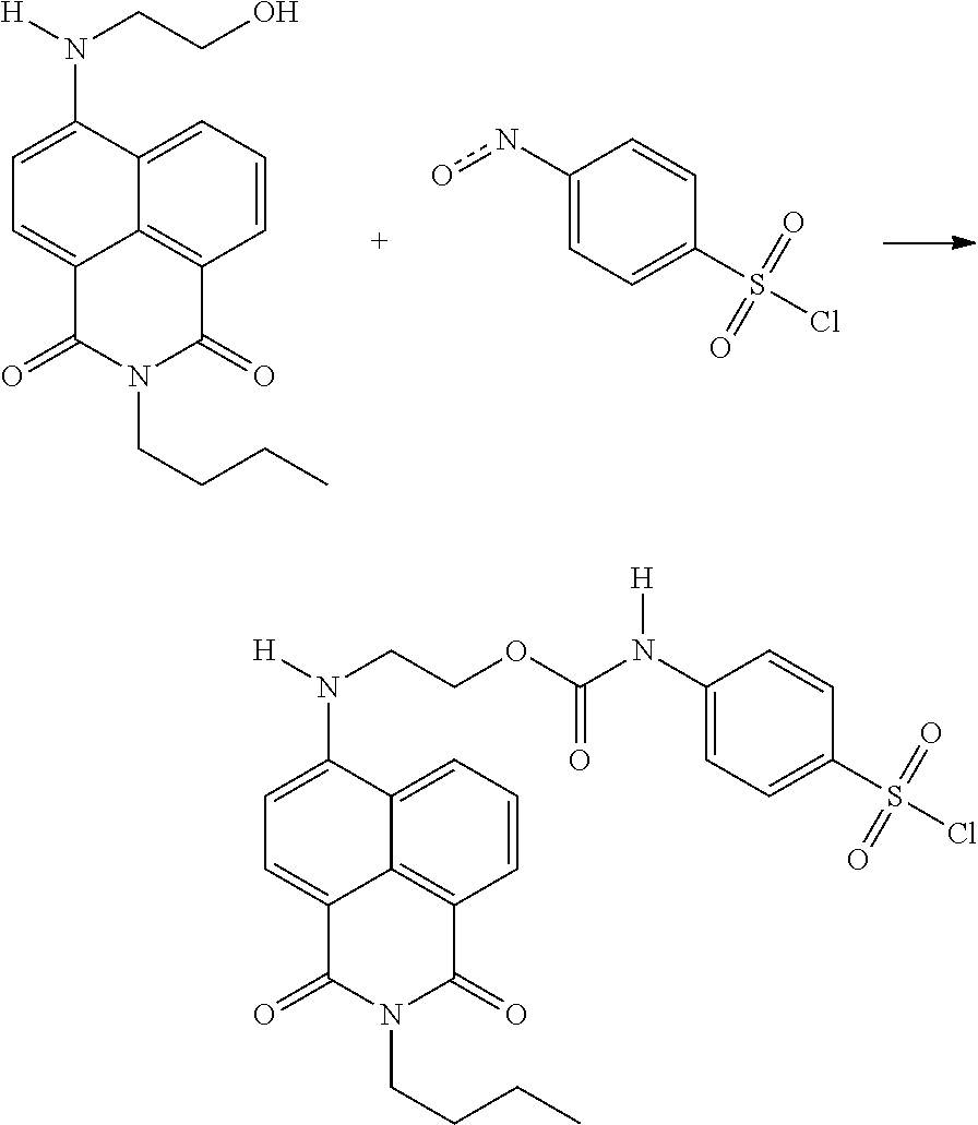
C1=CC=C2C3=C1C(=O)N(CCCC)C(=O)C3=CC=C2N([H])CCO.C1(no)=CC=C(S(Cl)(=O)=O)C=C1.C1=CC=C2C3=C1C(=O)N(CCCC)C(=O)C3=CC=C2N([H])CCOC(N([H])C1=CC=C(S(Cl)(=O)=O)C=C1)=O
